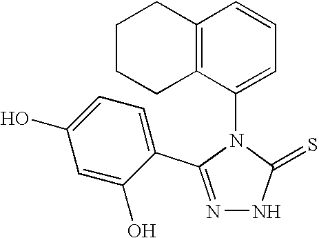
N1=C(C2=CC=C(O)C=C2O)N(C2=CC=CC3=C2CCCC3)C(=S)N1
